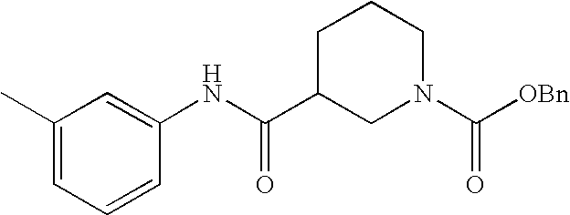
CC1=CC=CC(NC(C2CN(C([OBn])=O)CCC2)=O)=C1
